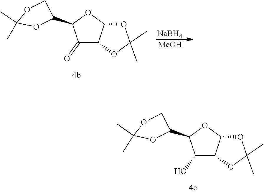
C1(O)C2C(OC1C1COC(C)(C)O1)OC(C)(C)O2.C1(=O)C2C(OC1C1COC(C)(C)O1)OC(C)(C)O2.[MeOH].[NaBH4]
